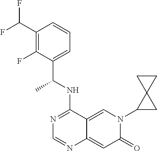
C1(C(F)F)=C(F)C(C(NC2=NC=NC3=CC(=O)N(C4CC45CC5)C=C23)C)=CC=C1
